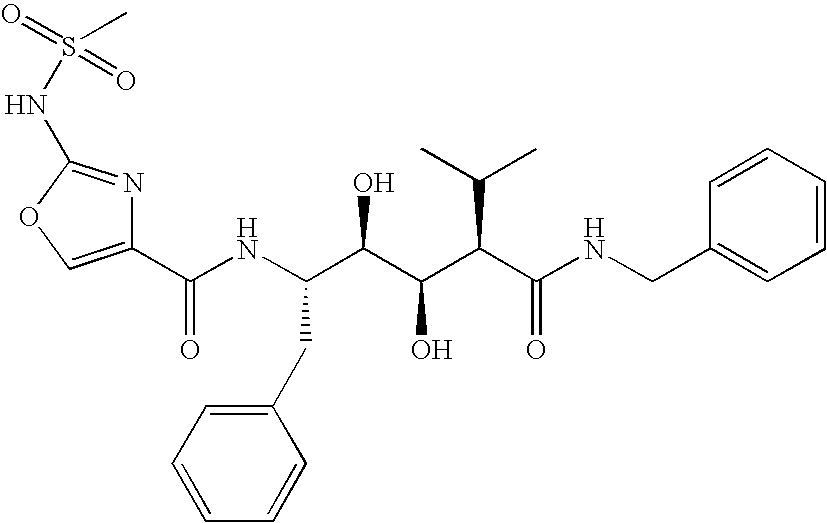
C1(C(NC(C(C(C(C(NCC2=CC=CC=C2)=O)C(C)C)O)O)CC2=CC=CC=C2)=O)=COC(NS(=O)(=O)C)=N1
